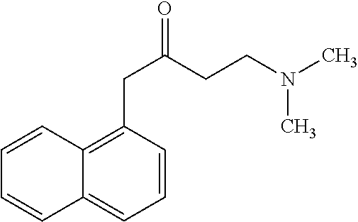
C1=CC(CC(CCN(C)C)=O)=C2C(=C1)C=CC=C2
